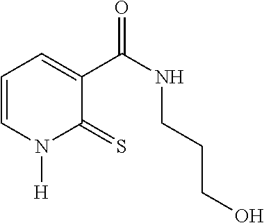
C1=CN([H])C(=S)C(C(NCCCO)=O)=C1
